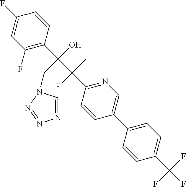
C1(C2=CN=C(C(C(C3=C(F)C=C(F)C=C3)(O)CN3C=NN=N3)(C)F)C=C2)=CC=C(C(F)(F)F)C=C1
